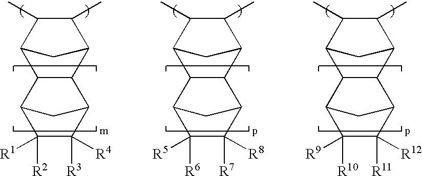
C12C(C3C(C)C(C)C1C3)C1C([R3])([R4])C([R1])([R2])C2C1.C12C(C3C(C)C(C)C1C3)C1C([R7])([R8])C([R5])([R6])C2C1.C12C(C3C(C)C(C)C1C3)C1C([R11])([R12])C([R9])([R10])C2C1
